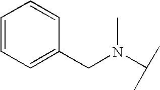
C(N(C)C(C)C)C1=CC=CC=C1
